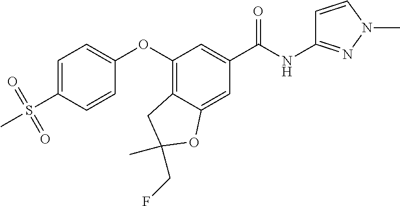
C1=C(S(=O)(=O)C)C=CC(OC2=C3C(=CC(C(NC4=NN(C)C=C4)=O)=C2)OC(CF)(C)C3)=C1
